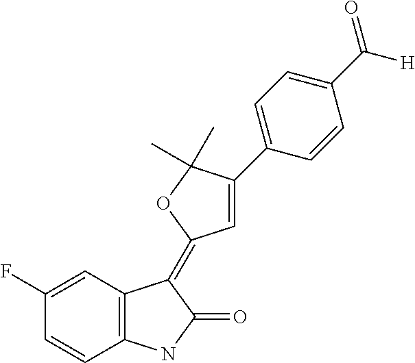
C1=C(F)C=CC2=C1C(=C1C=C(C3=CC=C(C([H])=O)C=C3)C(C)(C)O1)C(=O)N2
